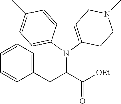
C12=C(N(C(C([OEt])=O)CC3=CC=CC=C3)C3=CC=C(C)C=C13)CCN(C)C2
